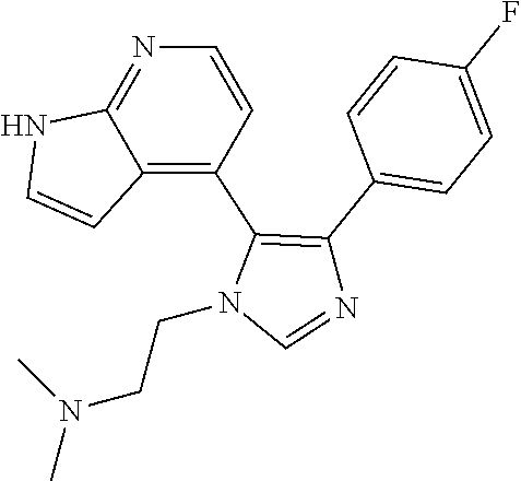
N(CCN1C=NC(C2=CC=C(F)C=C2)=C1C1=C2C(=NC=C1)NC=C2)(C)C
